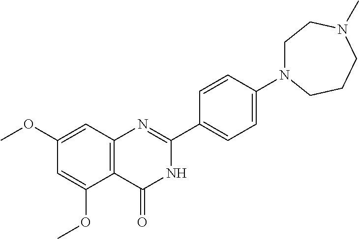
C12=C(C=C(OC)C=C1OC)N=C(C1=CC=C(N3CCN(C)CCC3)C=C1)NC2=O
